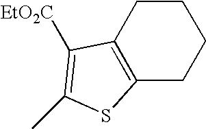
C12=C(CCCC1)SC(C)=C2[EtO2C]
